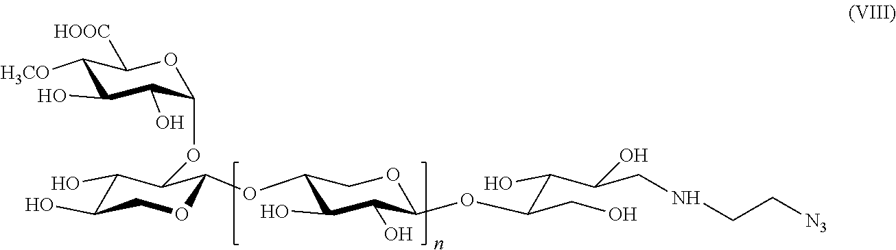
C1([H3CO])C(O)C(O)C(OC2C(O)C(O)COC2OC2C(O)C(O)C(OC(C(C(CNCC[N3])O)O)CO)OC2)OC1[HOOC]
